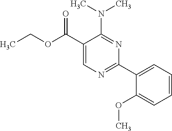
N(C1=NC(C2=CC=CC=C2OC)=NC=C1C(OCC)=O)(C)C
